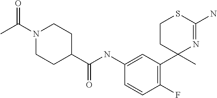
C1(NC(=O)C2CCN(C(C)=O)CC2)=CC(C2(C)N=C(N)SCC2)=C(F)C=C1
